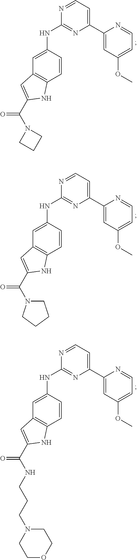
C1(NC2=NC(C3=CC(OC)=CC=N3)=CC=N2)=CC2=C(C=C1)NC(C(N1CCC1)=O)=C2.C1(NC2=NC(C3=CC(OC)=CC=N3)=CC=N2)=CC2=C(C=C1)NC(C(NCCCN1CCOCC1)=O)=C2.C1(NC2=NC(C3=CC(OC)=CC=N3)=CC=N2)=CC2=C(C=C1)NC(C(=O)N1CCCC1)=C2
